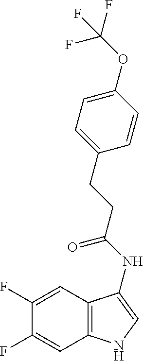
C1(F)=CC2=C(C=C1F)NC=C2NC(CCC1=CC=C(OC(F)(F)F)C=C1)=O
